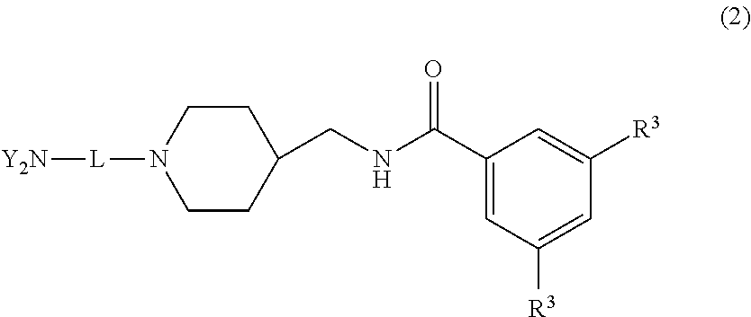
C1CN([L][Y2N])CCC1CNC(C1=CC([R3])=CC([R3])=C1)=O
